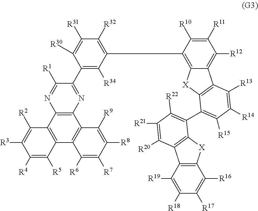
C1(C2=NC3=C(N=C2[R1])C2=C(C4=C3C([R9])=C([R8])C([R7])=C4[R6])C([R5])=C([R4])C([R3])=C2[R2])=C([R34])C(C2=C3C(=C([R12])C([R11])=C2[R10])C2=C([X]3)C(C3=C([R22])C([R21])=C([R20])C4=C3[X]C3=C4C([R19])=C([R18])C([R17])=C3[R16])=C([R15])C([R14])=C2[R13])=C([R32])C([R31])=C1[R30]
